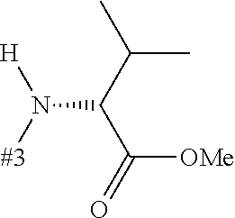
N([#3])([H])C(C(=O)[OMe])C(C)C
